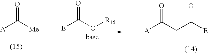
[E]C(O[R15])=O.[A]C(CC([E])=O)=O.[A]C([Me])=O
